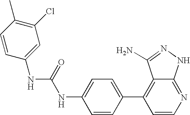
N(C(NC1=CC=C(C2=C3C(=NC=C2)NN=C3N)C=C1)=O)C1=CC(Cl)=C(C)C=C1
